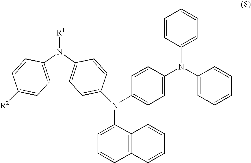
C12=C(N([R1])C3=C1C=C(N(C1=CC=CC4=C1C=CC=C4)C1=CC=C(N(C4=CC=CC=C4)C4=CC=CC=C4)C=C1)C=C3)C=CC([R2])=C2
